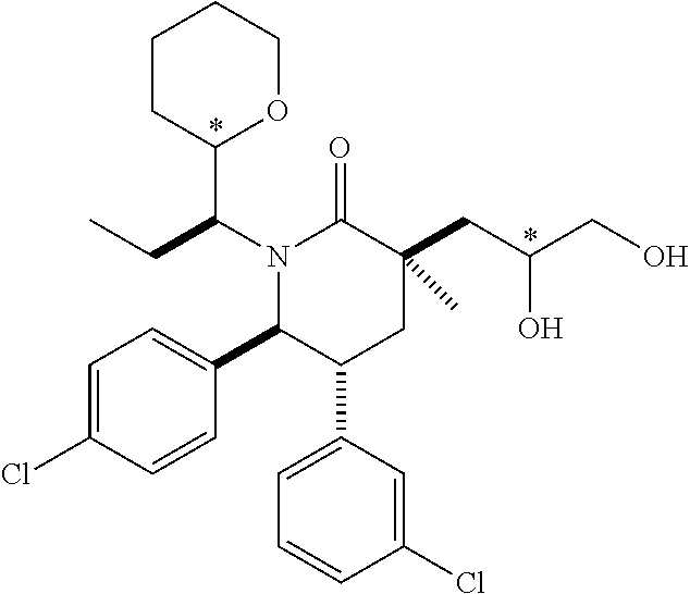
N1(C(CC)C2OCCCC2)C(C2=CC=C(Cl)C=C2)C(C2=CC=CC(Cl)=C2)CC(CC(CO)O)(C)C1=O
